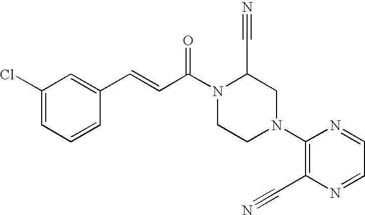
C1=C(C=CC(N2CCN(C3=C(C#N)N=CC=N3)CC2C#N)=O)C=CC=C1Cl
